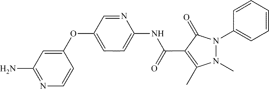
N1=C(N)C=C(OC2=CC=C(NC(C3=C(C)N(C)N(C4=CC=CC=C4)C3=O)=O)N=C2)C=C1
